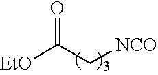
[EtO]C(C[NCO])=O
